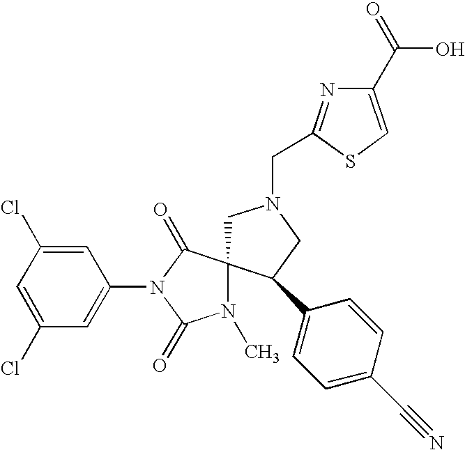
C1N(CC2=NC(C(=O)O)=CS2)CC(C2=CC=C(C#N)C=C2)C12N(C)C(=O)N(C1=CC(Cl)=CC(Cl)=C1)C2=O
